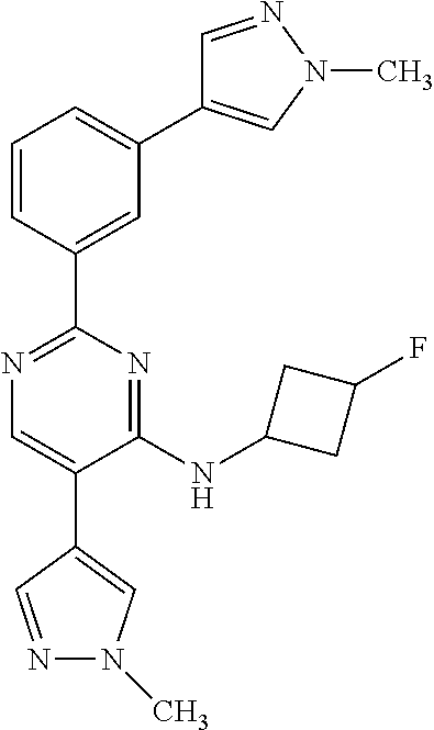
C1=CC(C2=NC=C(C3=CN(C)N=C3)C(NC3CC(F)C3)=N2)=CC(C2=CN(C)N=C2)=C1
